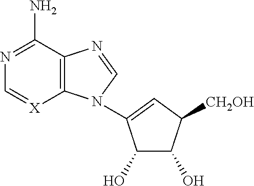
N1=C(N)C2=C([X]=C1)N(C1=CC([CH2OH])C(O)C1O)C=N2
